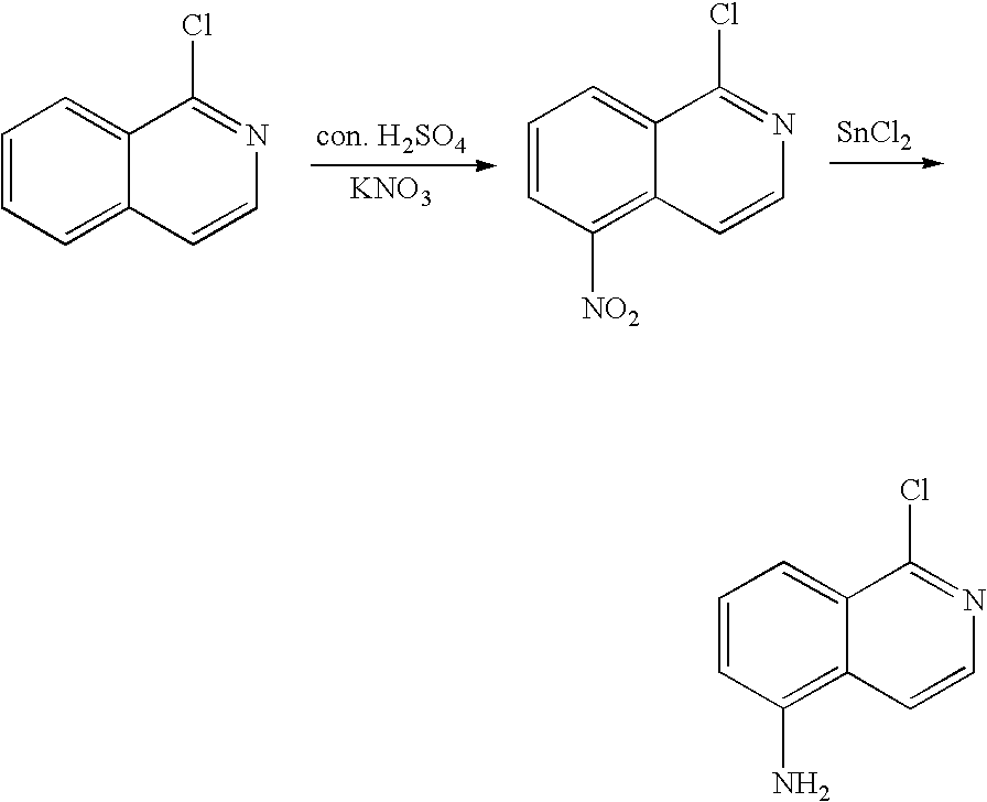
[KNO3].C1=CC=C2C(=C1)C(Cl)=NC=C2.C1=CC([NO2])=C2C(=C1)C(Cl)=NC=C2.[SnCl2].C1=CC(N)=C2C(=C1)C(Cl)=NC=C2
